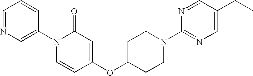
C1=NC=C(N2C=CC(OC3CCN(C4=NC=C(CC)C=N4)CC3)=CC2=O)C=C1
